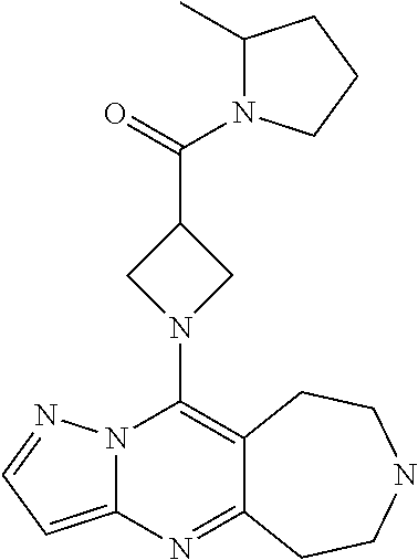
N12C(=CC=N1)N=C1C(=C2N2CC(C(=O)N3C(C)CCC3)C2)CCNCC1
